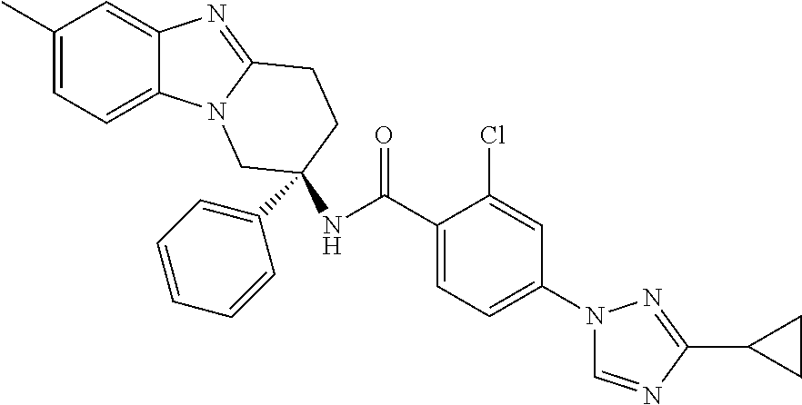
C1(C)=CC=C2C(=C1)N=C1N2CC(C2=CC=CC=C2)(NC(C2=CC=C(N3C=NC(C4CC4)=N3)C=C2Cl)=O)CC1
